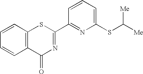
C1=CC=C(SC([Me])[Me])N=C1C1=NC(=O)C2=C(S1)C=CC=C2
